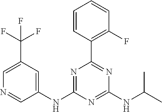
C1=CC(C2=NC(NC(C)C)=NC(NC3=CC(C(F)(F)F)=CN=C3)=N2)=C(F)C=C1
